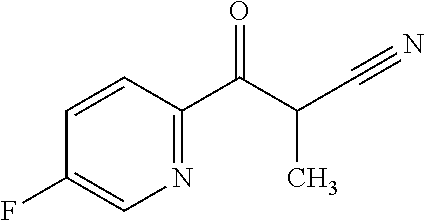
C1=CC(C(C(C#N)C)=O)=NC=C1F
